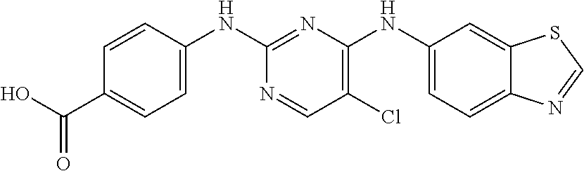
C1(NC2=NC(NC3=CC=C4C(=C3)SC=N4)=C(Cl)C=N2)=CC=C(C(O)=O)C=C1
